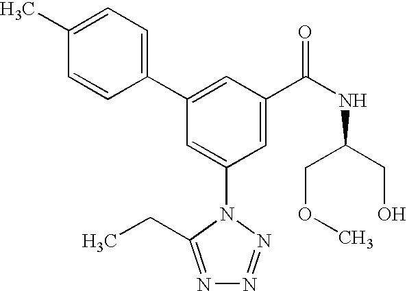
C1(C2=CC(C(NC(CO)COC)=O)=CC(N3C(CC)=NN=N3)=C2)=CC=C(C)C=C1
